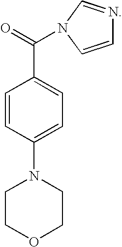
C1=CC(N2CCOCC2)=CC=C1C(=O)N1C=NC=C1
